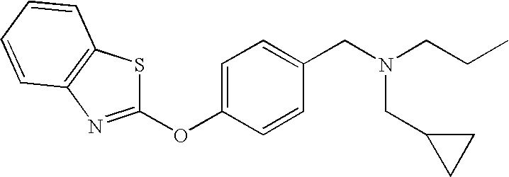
O(C1=CC=C(CN(CCC)CC2CC2)C=C1)C1=NC2=C(S1)C=CC=C2
